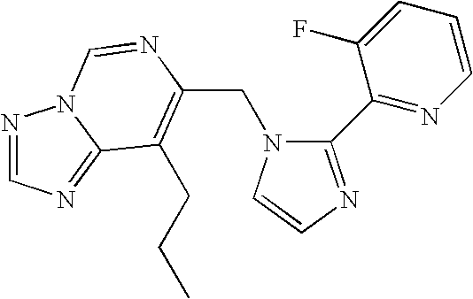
C(N1C(C2=NC=CC=C2F)=NC=C1)C1=C(CCC)C2=NC=NN2C=N1
